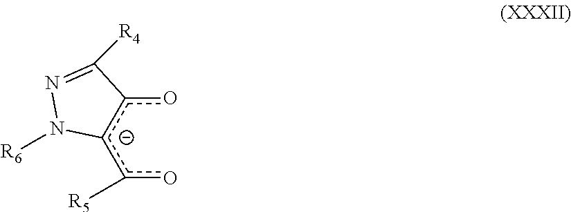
oc1c(c(o)[R5])N([R6])N=C1[R4]
